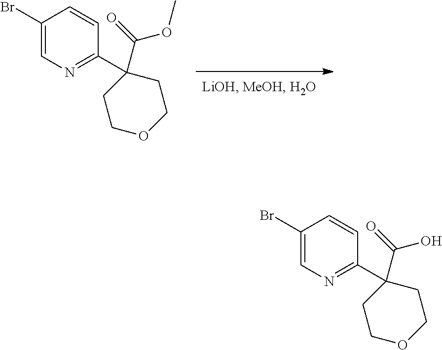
C1(Br)=CN=C(C2(C(OC)=O)CCOCC2)C=C1.C1(Br)=CN=C(C2(C(O)=O)CCOCC2)C=C1
